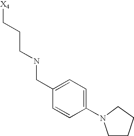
C1=CC(N2CCCC2)=CC=C1CNCCC[X4]
